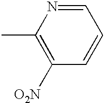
C1([O2N])=C(C)N=CC=C1
